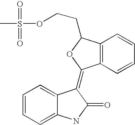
C1=CC=C2C(=C1)C(=C1C3=C(C(CCOS(=O)(=O)C)O1)C=CC=C3)C(=O)N2
